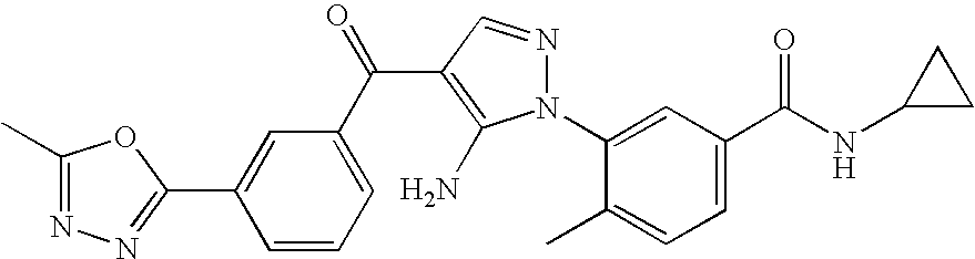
C(C1=C(N)N(C2=CC(C(NC3CC3)=O)=CC=C2C)N=C1)(=O)C1=CC=CC(C2=NN=C(C)O2)=C1
